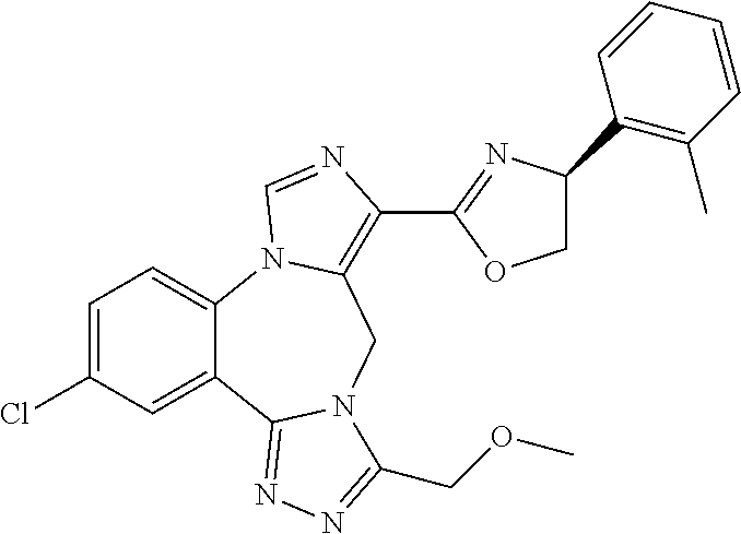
C1=C(Cl)C=C2C(=C1)N1C(=C(C3=NC(C4=C(C)C=CC=C4)CO3)N=C1)CN1C2=NN=C1COC
